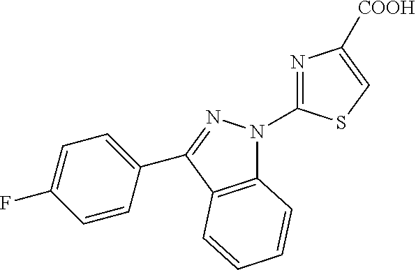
C12=C(C(C3=CC=C(F)C=C3)=NN1C1=NC([COOH])=CS1)C=CC=C2
